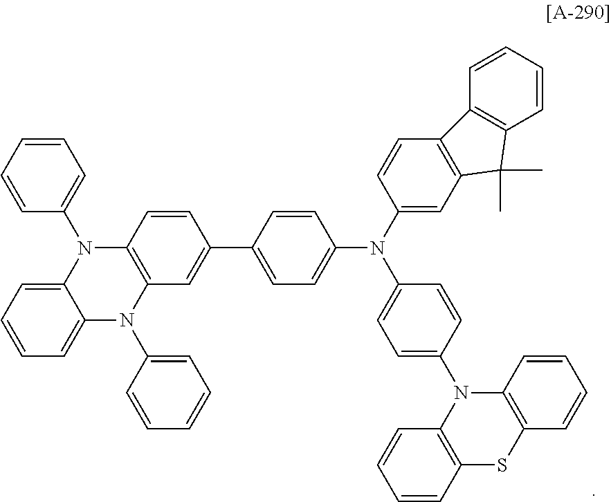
C1=CC=CC(N2C3=CC=CC=C3N(C3=CC=CC=C3)C3=C2C=CC(C2=CC=C(N(C4=CC5=C(C=C4)C4=C(C=CC=C4)C5(C)C)C4=CC=C(N5C6=C(SC7=C5C=CC=C7)C=CC=C6)C=C4)C=C2)=C3)=C1
